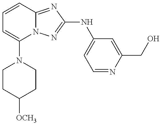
C1(N2CCC([OCH3])CC2)=CC=CC2=NC(NC3=CC=NC(CO)=C3)=NN12
